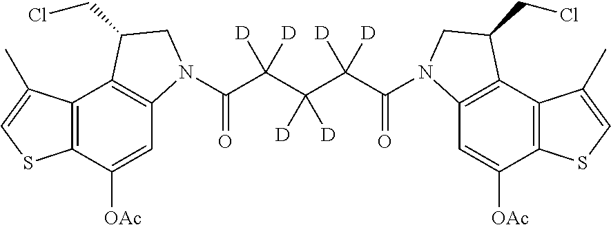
C12=C(C([OAc])=CC3=C1C(CCl)CN3C(C(C(C(C(=O)N1C3=C(C4=C(C([OAc])=C3)SC=C4C)C(CCl)C1)([D])[D])([D])[D])([D])[D])=O)SC=C2C
